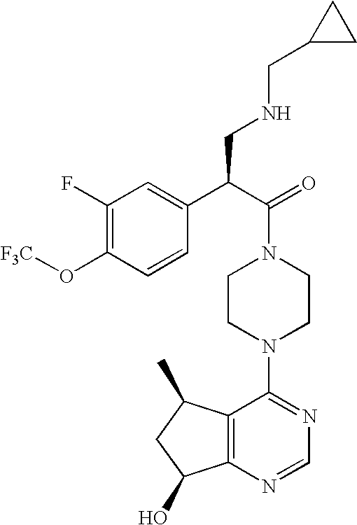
C(N1CCN(C2=NC=NC3=C2C(C)CC3O)CC1)(C(C1=CC(F)=C(O[F3C])C=C1)CNCC1CC1)=O
